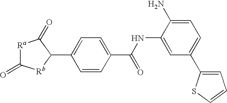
C1=CC(C(NC2=CC(C3=CC=CS3)=CC=C2N)=O)=CC=C1C1C(=O)[Ra]C(=O)[Rb]1
